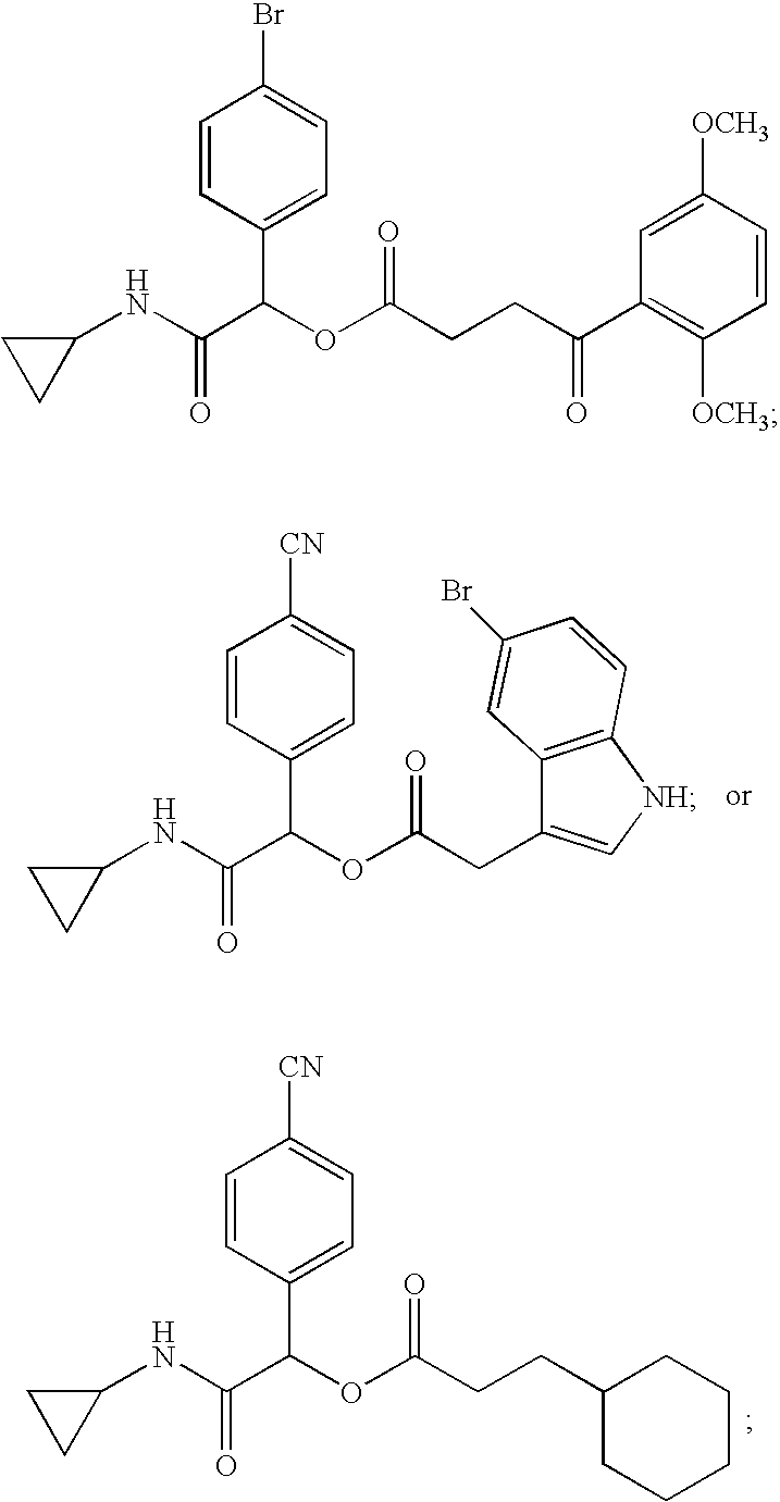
C1(NC(C(OC(CC2=C[NH]C3=C2C=C(Br)C=C3)=O)C2=CC=C([CN])C=C2)=O)CC1.C1(NC(C(OC(CCC2CCCCC2)=O)C2=CC=C([CN])C=C2)=O)CC1.C1(NC(C(OC(CCC(C2=C([OCH3])C=CC([OCH3])=C2)=O)=O)C2=CC=C(Br)C=C2)=O)CC1
